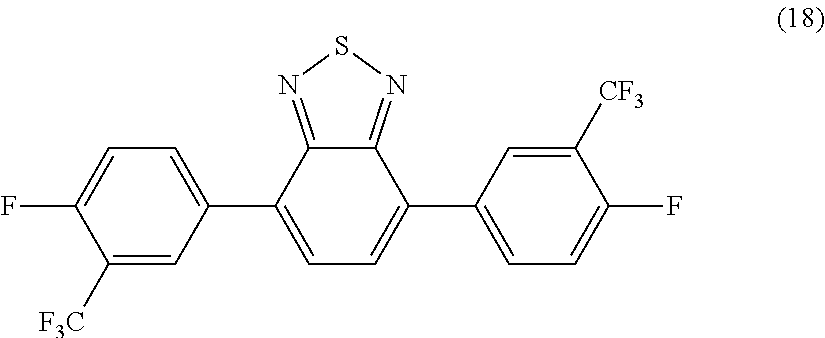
C12=NSN=C1C(C1=CC=C(F)C([F3C])=C1)=CC=C2C1=CC=C(F)C([CF3])=C1
